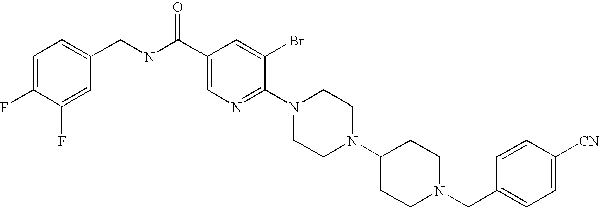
C1([CN])=CC=C(CN2CCC(N3CCN(C4=NC=C(C(NCC5=CC=C(F)C(F)=C5)=O)C=C4Br)CC3)CC2)C=C1
